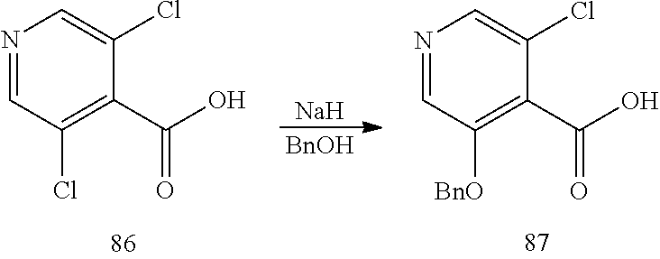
[Na].[BnOH].N1=CC([BnO])=C(C(O)=O)C(Cl)=C1.N1=CC(Cl)=C(C(O)=O)C(Cl)=C1
